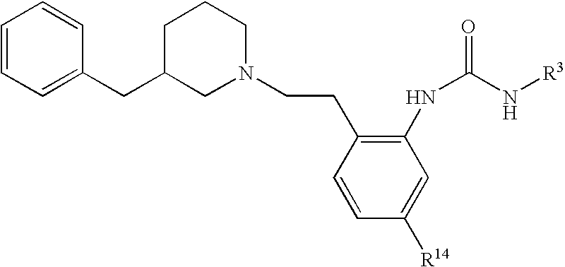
C1=CC(CCN2CCCC(CC3=CC=CC=C3)C2)=C(NC(N[R3])=O)C=C1[R14]
